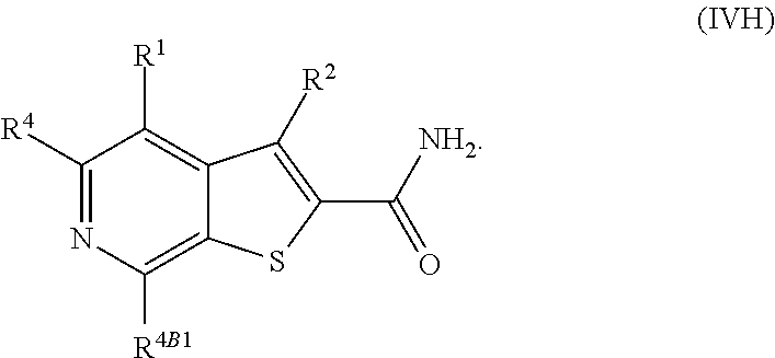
C1([R4])=NC([R4B1])=C2C(=C1[R1])C([R2])=C(C([NH2])=O)S2
